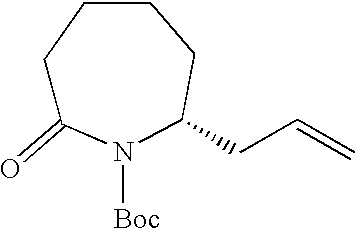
C1C(=O)N([Boc])C(CC=C)CCC1
